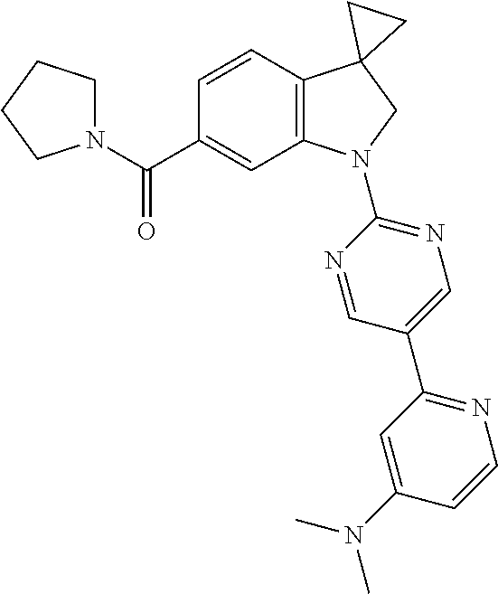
N1(C(C2=CC3=C(C=C2)C2(CN3C3=NC=C(C4=NC=CC(N(C)C)=C4)C=N3)CC2)=O)CCCC1
